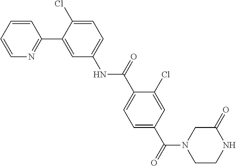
C1=CC=CN=C1C1=CC(NC(C2=CC=C(C(=O)N3CCNC(=O)C3)C=C2Cl)=O)=CC=C1Cl
